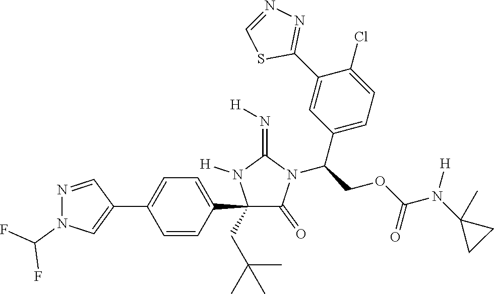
C1(C2=CC=C(C3=CN(C(F)F)N=C3)C=C2)(CC(C)(C)C)C(=O)N(C(COC(N(C2(C)CC2)[H])=O)C2=CC=C(Cl)C(C3=NN=CS3)=C2)C(=N[H])N1[H]
